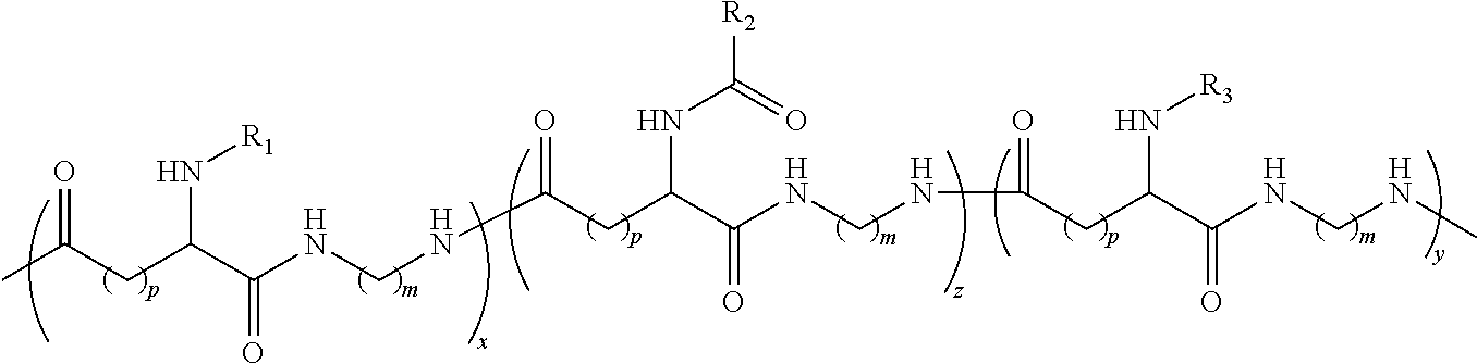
CC(CC(C(NCNC(=O)CC(C(NCNC(=O)CC(C(NCNC)=O)N[R3])=O)NC([R2])=O)=O)N[R1])=O
